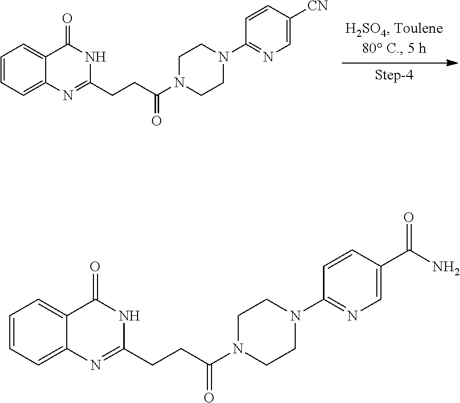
C1=CC=C2C(=C1)C(=O)NC(CCC(=O)N1CCN(C3=NC=C([CN])C=C3)CC1)=N2.C1=CC=C2C(=C1)C(=O)NC(CCC(=O)N1CCN(C3=NC=C(C(N)=O)C=C3)CC1)=N2
